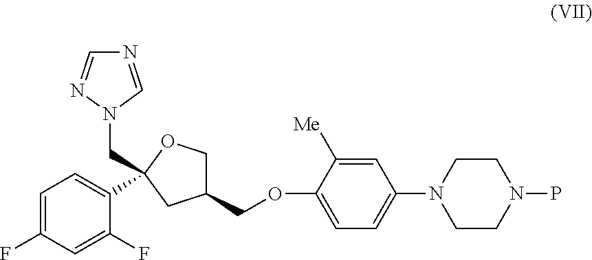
N1=CN(CC2(C3=CC=C(F)C=C3F)CC(COC3=CC=C(N4CCN(P)CC4)C=C3[Me])CO2)N=C1
